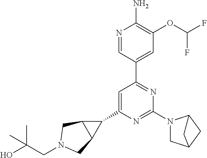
C1(C2=CC(C3=CC(OC(F)F)=C(N)N=C3)=NC(N3CC4CC3C4)=N2)C2C1CN(CC(O)(C)C)C2
